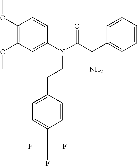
C1(OC)=C(OC)C=C(N(C(C(C2=CC=CC=C2)N)=O)CCC2=CC=C(C(F)(F)F)C=C2)C=C1
